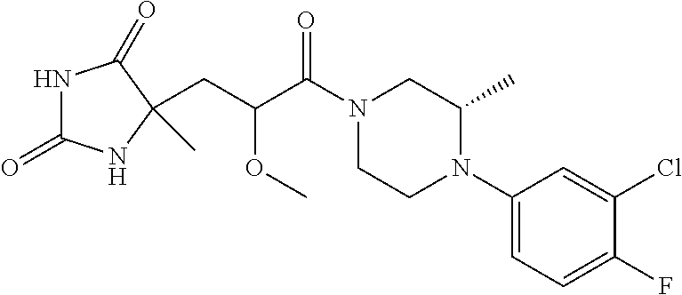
N1C(=O)NC(C)(CC(C(N2CCN(C3=CC=C(F)C(Cl)=C3)C(C)C2)=O)OC)C1=O
